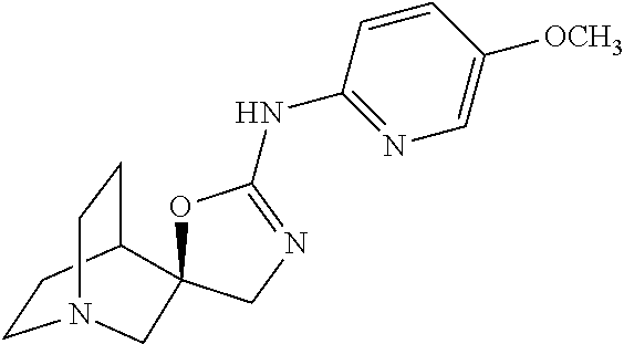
C1CC2CCN1CC21OC(NC2=NC=C([OCH3])C=C2)=NC1
